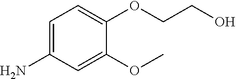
C1=C(N)C=C(OC)C(OCCO)=C1
